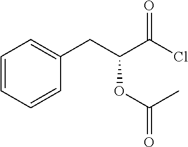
C1=CC=CC(CC(C(Cl)=O)OC(=O)C)=C1
